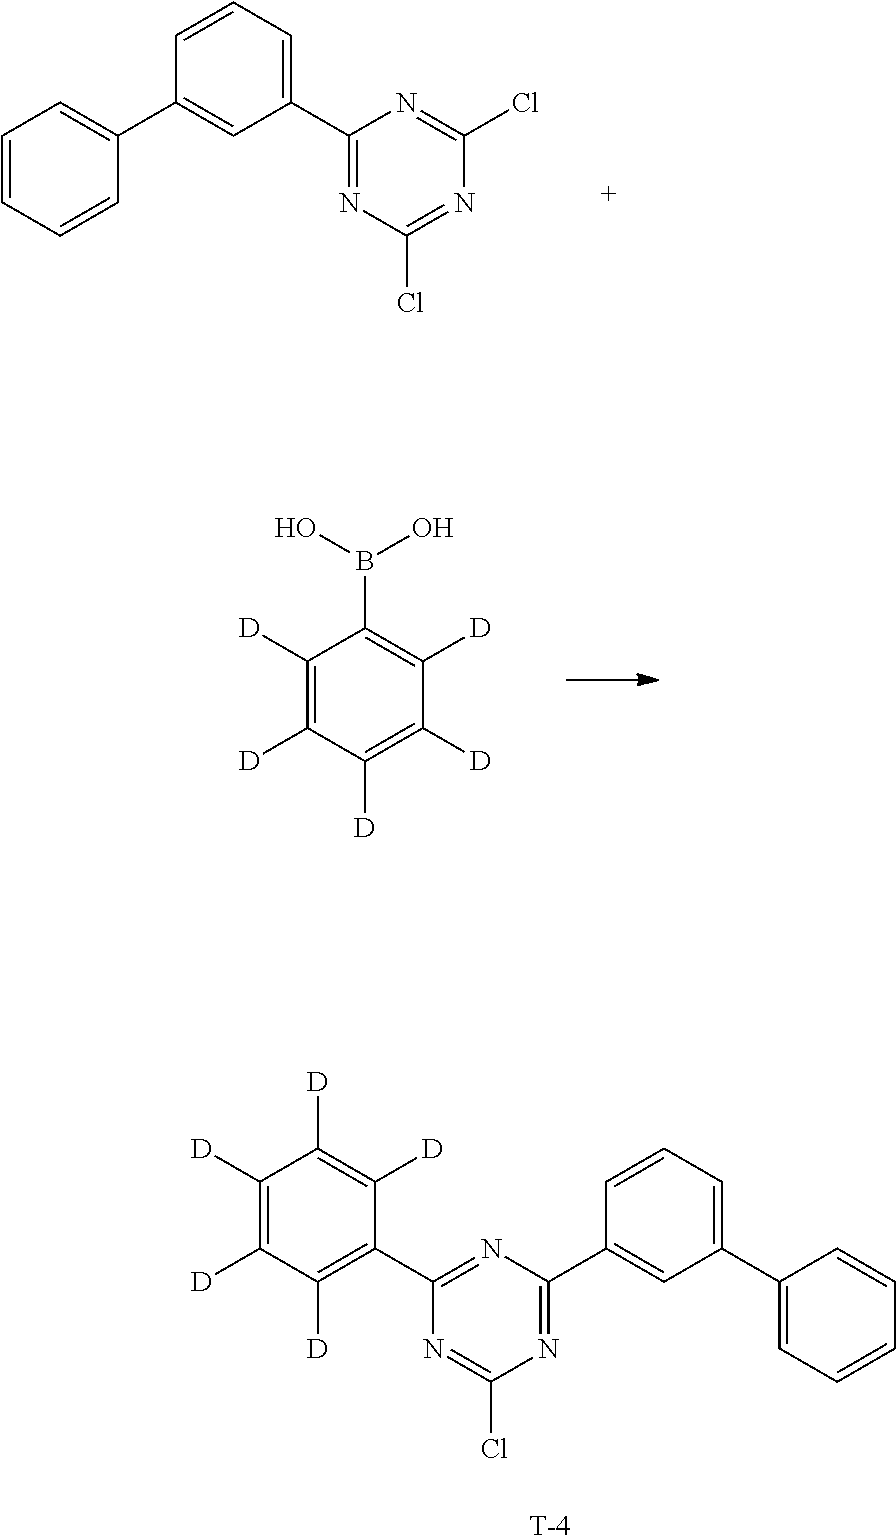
C1([D])=C([D])C([D])=C(C2=NC(C3=CC(C4=CC=CC=C4)=CC=C3)=NC(Cl)=N2)C([D])=C1[D].[T].C1(C2=CC=CC(C3=CC=CC=C3)=C2)=NC(Cl)=NC(Cl)=N1.C1([D])=C([D])C([D])=C([D])C([D])=C1B(O)O
